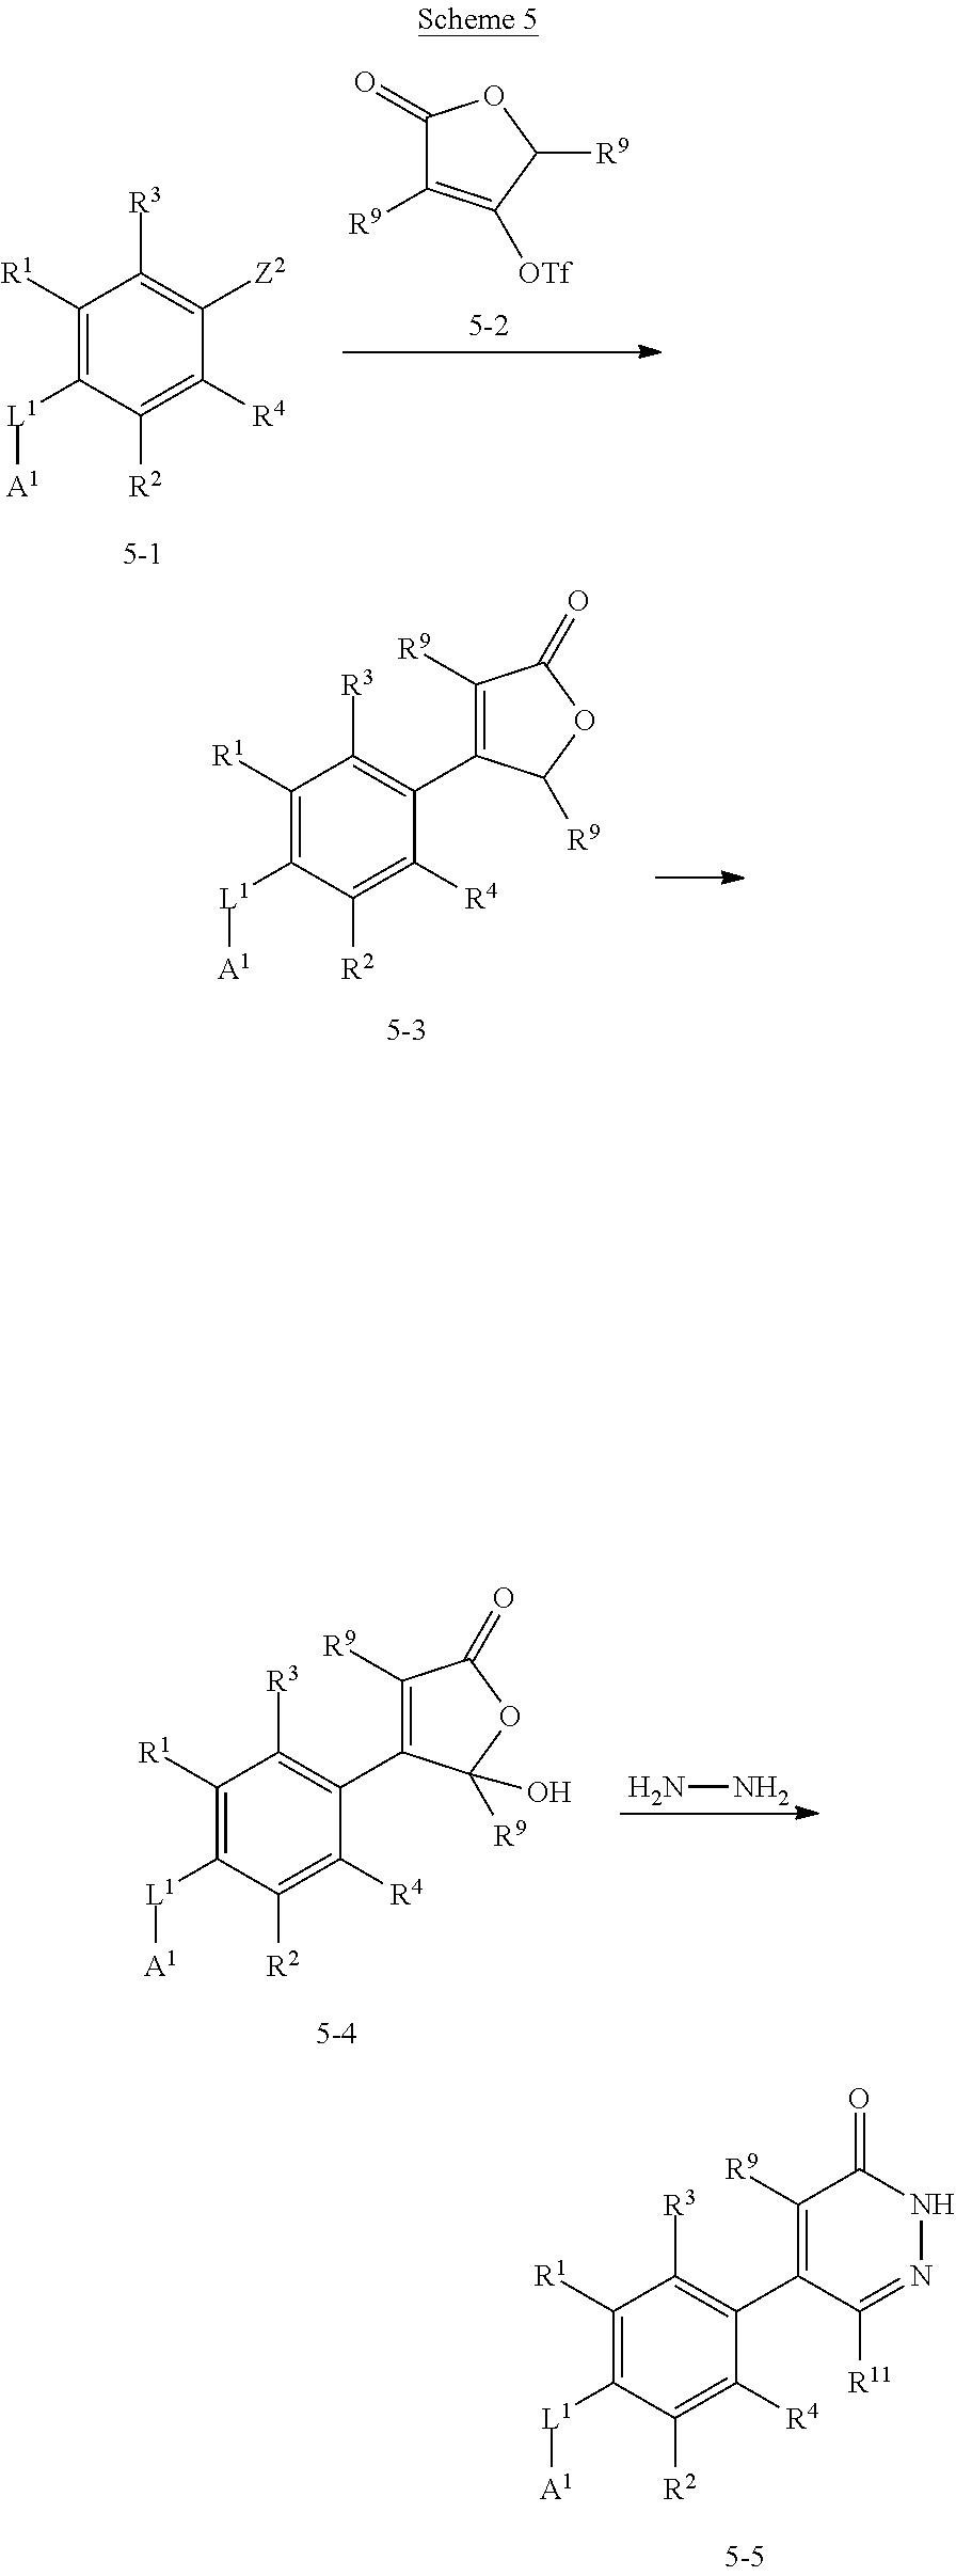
C1([R1])=C([L1][A1])C([R2])=C([R4])C(C2=C([R9])C(=O)NN=C2[R11])=C1[R3].C1([R1])=C([L1][A1])C([R2])=C([R4])C([Z2])=C1[R3].C1(=O)C([R9])=C([OTf])C([R9])O1.C1([R1])=C([L1][A1])C([R2])=C([R4])C(C2=C([R9])C(=O)OC2[R9])=C1[R3].NN.C1([R1])=C([L1][A1])C([R2])=C([R4])C(C2=C([R9])C(=O)OC2([R9])O)=C1[R3]
